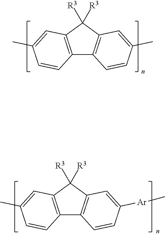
C12=C(C([R3])([R3])C3=C1C=CC(C)=C3)C=C(C)C=C2.C12=C(C([R3])([R3])C3=C1C=CC([Ar]C)=C3)C=C(C)C=C2
